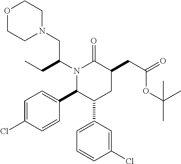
N1(C(CC)CN2CCOCC2)C(C2=CC=C(Cl)C=C2)C(C2=CC=CC(Cl)=C2)CC(CC(=O)OC(C)(C)C)C1=O
